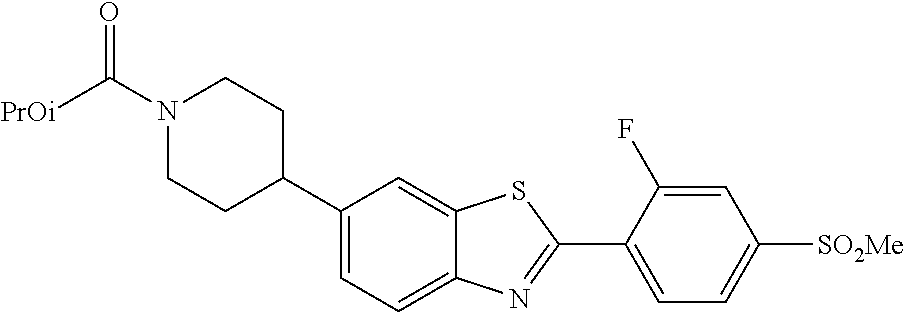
N1(C([PrOi])=O)CCC(C2=CC=C3C(=C2)SC(C2=CC=C([SO2Me])C=C2F)=N3)CC1
